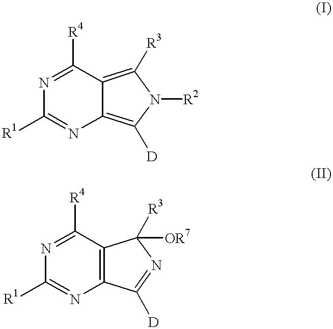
N1=C([R4])C2=C([R3])N([R2])C([D])=C2N=C1[R1].N1=C([R4])C2=C(N=C1[R1])C([D])=NC2([R3])[OR7]
